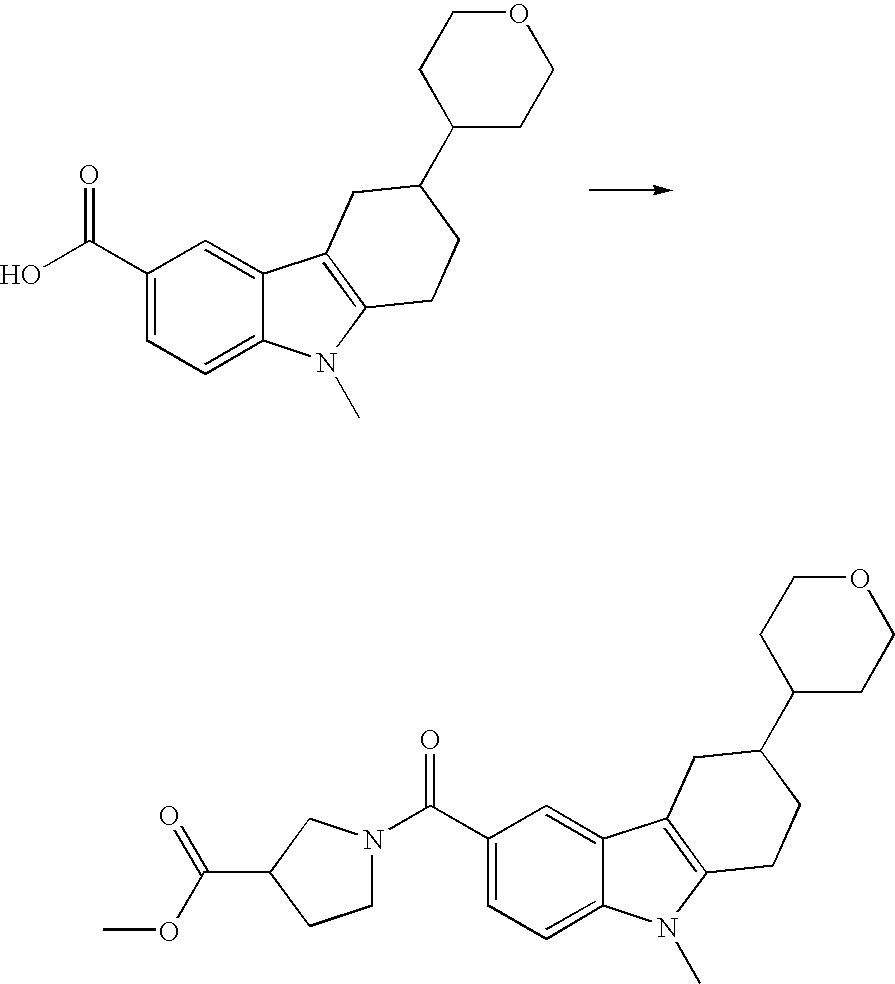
C1(C(O)=O)=CC=C2C(=C1)C1=C(N2C)CCC(C2CCOCC2)C1.C1(C(N2CCC(C(=O)OC)C2)=O)=CC=C2C(=C1)C1=C(N2C)CCC(C2CCOCC2)C1
